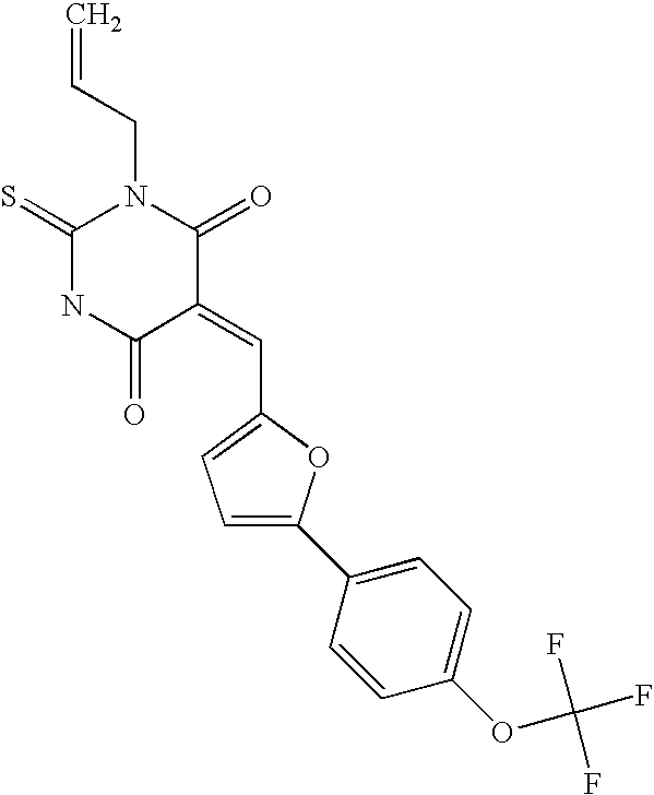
C1(=S)NC(=O)C(=CC2=CC=C(C3=CC=C(OC(F)(F)F)C=C3)O2)C(=O)N1CC=C
